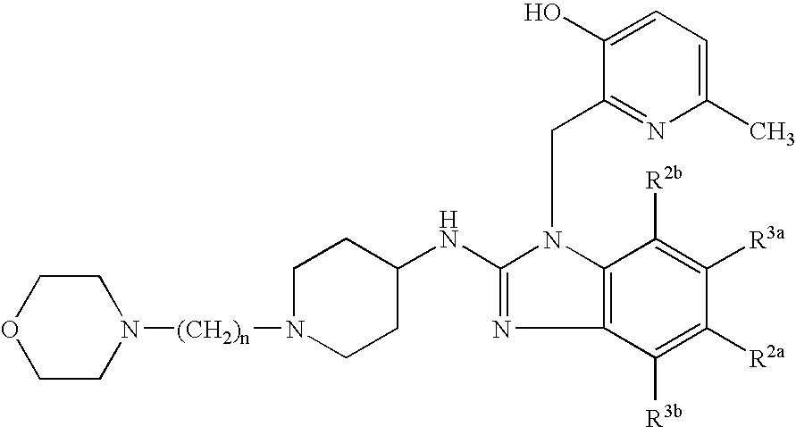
C12=C(C([R3b])=C([R2a])C([R3a])=C1[R2b])N=C(NC1CCN([(CH2)n]N3CCOCC3)CC1)N2CC1=NC(C)=CC=C1O
